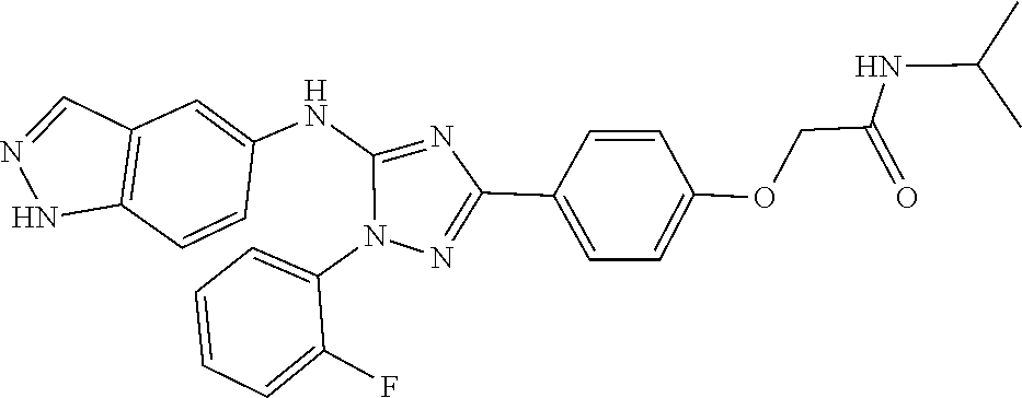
C12=C(C=C(NC3=NC(C4=CC=C(OCC(NC(C)C)=O)C=C4)=NN3C3=CC=CC=C3F)C=C1)C=NN2
